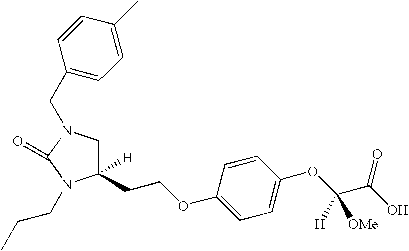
C1C(CCOC2=CC=C(OC(C(O)=O)([OMe])[H])C=C2)([H])N(CCC)C(=O)N1CC1=CC=C(C)C=C1
